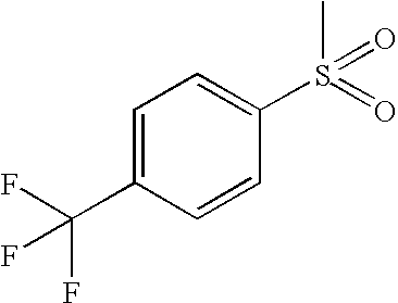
C1=C(C(F)(F)F)C=CC(S(=O)(C)=O)=C1
